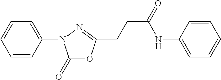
C1=CC(N2C(=O)OC(CCC(=O)NC3=CC=CC=C3)=N2)=CC=C1
